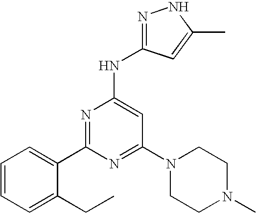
C1(CC)=CC=CC=C1C1=NC(NC2=NNC(C)=C2)=CC(N2CCN(C)CC2)=N1
